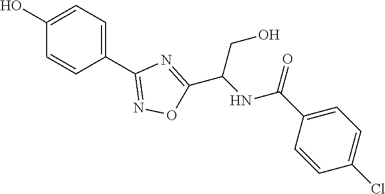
C1(O)=CC=C(C2=NOC(C(NC(C3=CC=C(Cl)C=C3)=O)CO)=N2)C=C1
